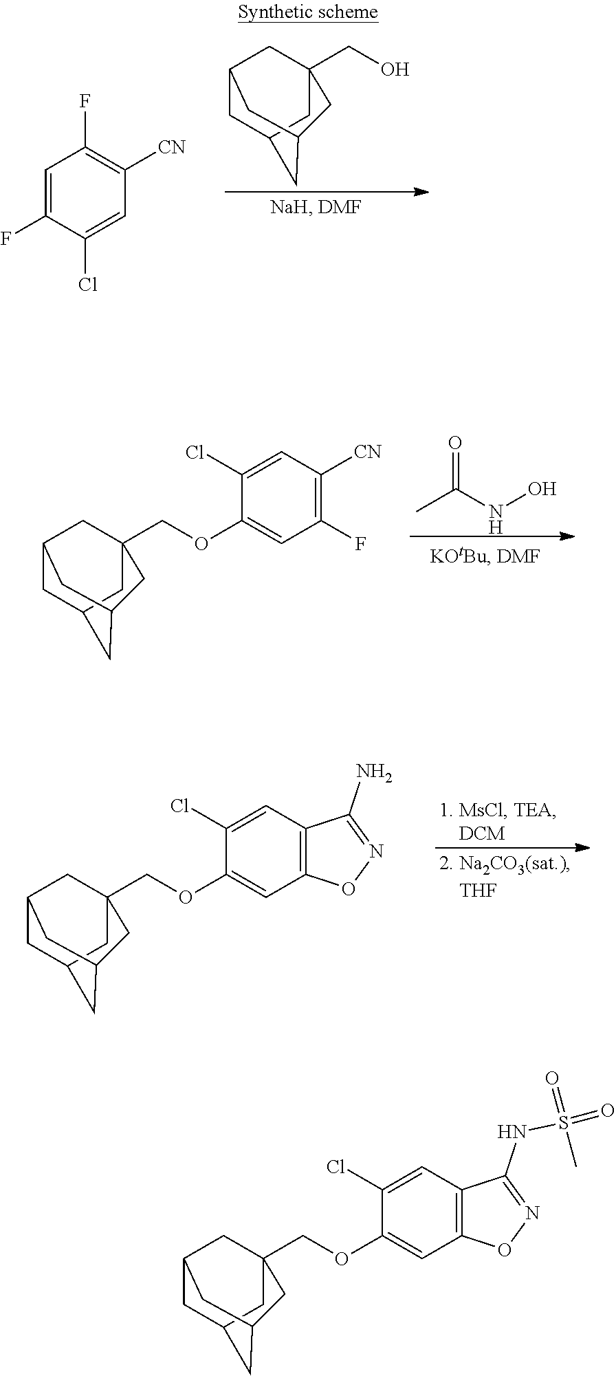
OCC12CC3CC(C1)CC(C2)C3.C1=C(F)C(Cl)=CC([CN])=C1F.O=C(NO)C.C1(OCC23CC4CC(C2)CC(C3)C4)=CC(F)=C([CN])C=C1Cl.C1(OCC23CC4CC(C2)CC(C3)C4)=CC2=C(C=C1Cl)C(N)=NO2.C1(OCC23CC4CC(C2)CC(C3)C4)=CC2=C(C=C1Cl)C(NS(=O)(=O)C)=NO2
